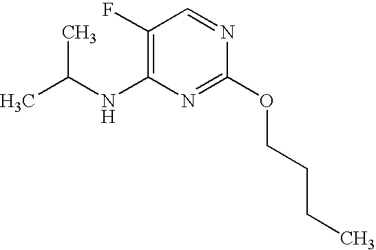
C1(F)=C(NC(C)C)N=C(OCCCC)N=C1
